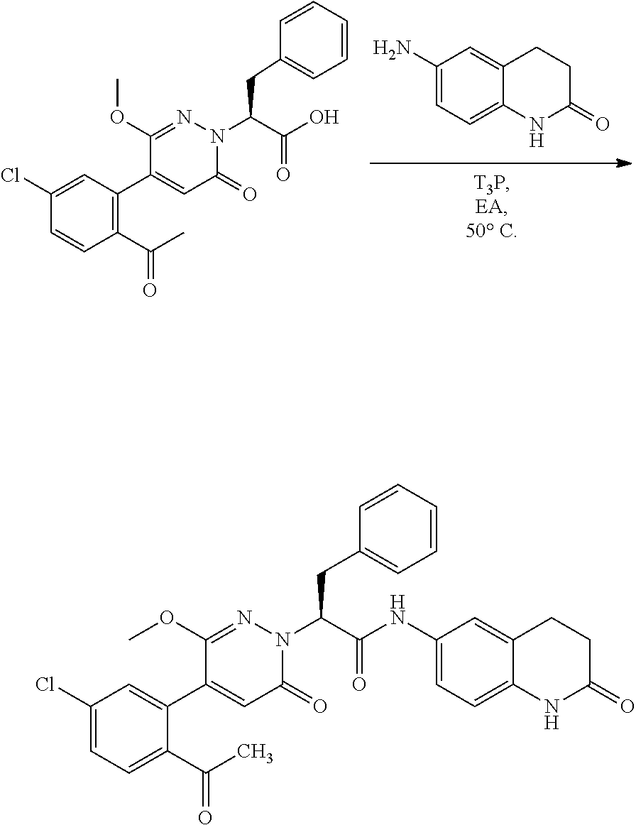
C1=CC=CC=C1CC(C(NC1=CC=C2C(=C1)CCC(=O)N2)=O)N1C(=O)C=C(C2=CC(Cl)=CC=C2C(=O)C)C(OC)=N1.C1(N)=CC=C2C(=C1)CCC(=O)N2.C1=CC=CC=C1CC(C(O)=O)N1C(=O)C=C(C2=C(C(=O)C)C=CC(Cl)=C2)C(OC)=N1
